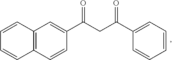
C12=C(C=CC(C(CC(C3=CC=CC=C3)=O)=O)=C1)C=CC=C2
